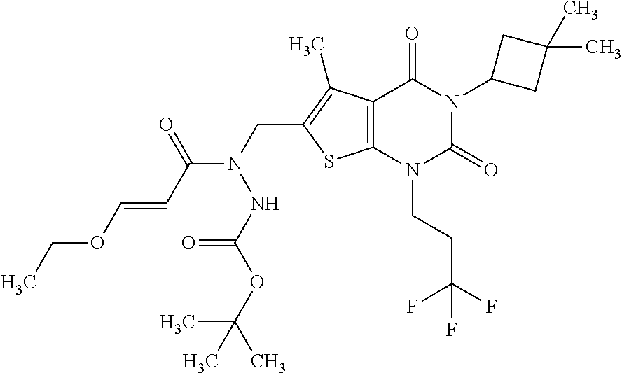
C12=C(N(CCC(F)(F)F)C(=O)N(C3CC(C)(C)C3)C1=O)SC(CN(C(C=COCC)=O)NC(=O)OC(C)(C)C)=C2C
